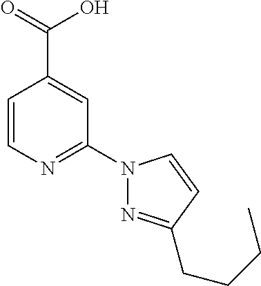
C1=CN=C(N2N=C(CCCC)C=C2)C=C1C(=O)O
